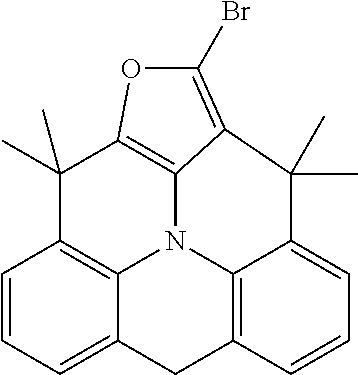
C1=CC=C2C3=C1C(C)(C)C1=C4N3C3=C(C2)C=CC=C3C(C)(C)C4=C(Br)O1
